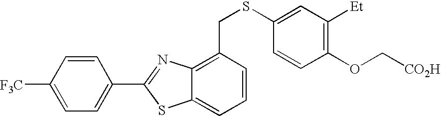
C1=CC([F3C])=CC=C1C1=NC2=C(CSC3=CC([Et])=C(OC[CO2H])C=C3)C=CC=C2S1
